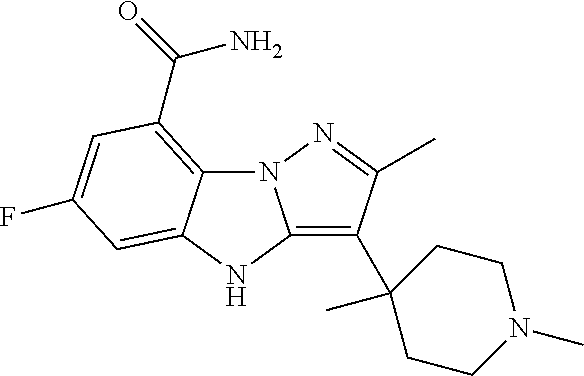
C12=C(C(N)=O)C=C(F)C=C1NC1=C(C3(C)CCN(C)CC3)C(C)=NN21
